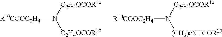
[R10COOC2H4]N([C2H4OCOR10])[C2H4OCOR10].[R10COOC2H4]N([C2H4OCOR10])[(CH2)rNHCOR10]
